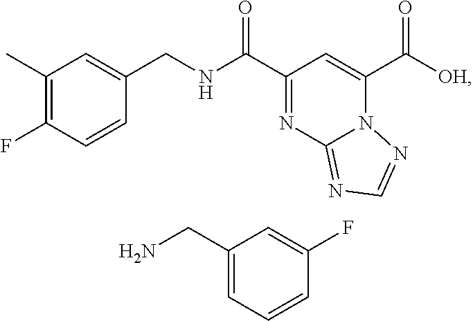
C1(C)=C(F)C=CC(CNC(C2=NC3=NC=NN3C(C([OH])=O)=C2)=O)=C1.C1(CN)=CC=CC(F)=C1
